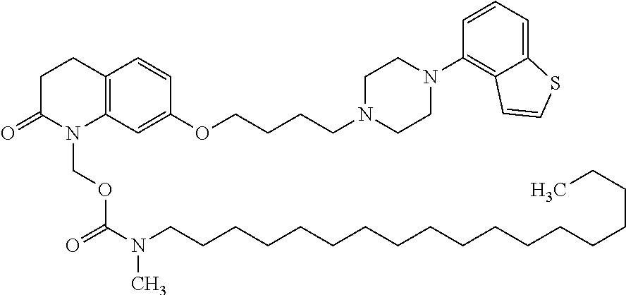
C12=C(CCC(=O)N1COC(=O)N(CCCCCCCCCCCCCCCCCC)C)C=CC(OCCCCN1CCN(C3=C4C(=CC=C3)SC=C4)CC1)=C2
